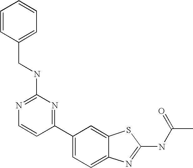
C1(C2=CC=C3C(=C2)SC(NC(C)=O)=N3)=NC(NCC2=CC=CC=C2)=NC=C1
